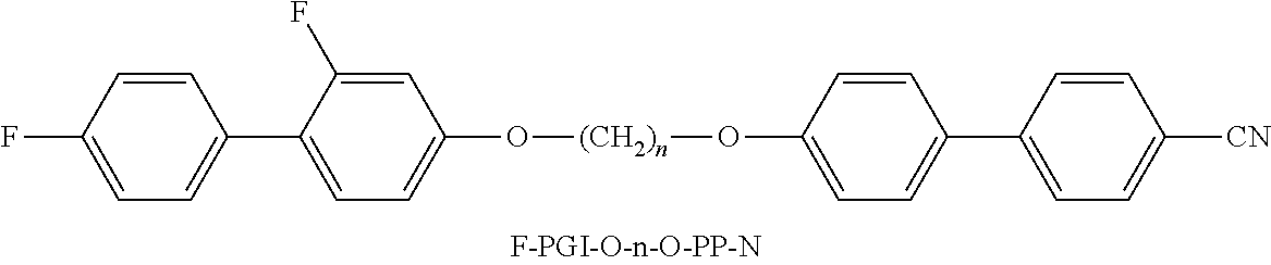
C1=C(C2=CC=C(F)C=C2)C(F)=CC(O[(CH2)n]OC2=CC=C(C3=CC=C([CN])C=C3)C=C2)=C1
